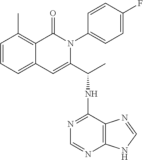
C1=CC=C2C(=C1C)C(=O)N(C1=CC=C(F)C=C1)C(C(NC1=NC=NC3=C1N=CN3)C)=C2
